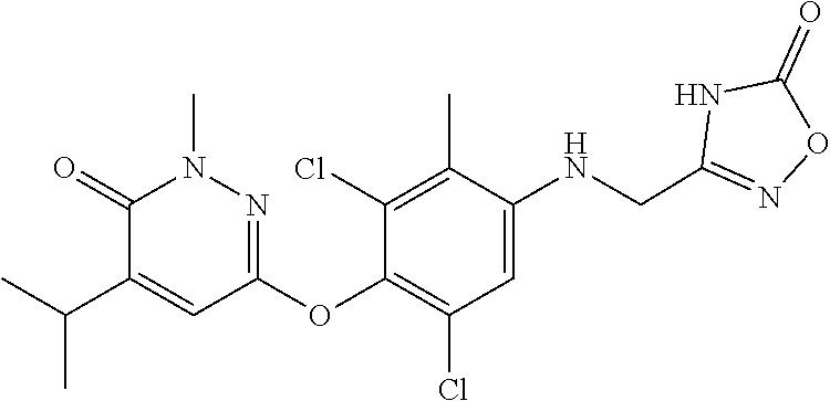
C1=C(NCC2=NOC(=O)N2)C(C)=C(Cl)C(OC2=NN(C)C(=O)C(C(C)C)=C2)=C1Cl
